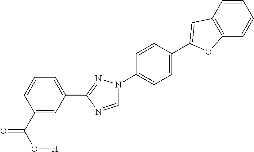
N1(C2=CC=C(C3=CC4=C(C=CC=C4)O3)C=C2)C=NC(C2=CC=CC(C(O[H])=O)=C2)=N1
